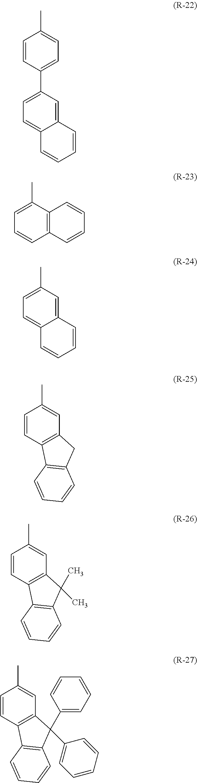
C1=CC(C2=CC=C3C(=C2)C=CC=C3)=CC=C1C.C12=C(C=CC=C1C)C=CC=C2.C1=C2C(=CC=C1C)C=CC=C2.C1=CC2=C(C=C1C)CC1=C2C=CC=C1.C1=CC2=C(C=C1C)C(C)(C)C1=C2C=CC=C1.C1=CC2=C(C=C1C)C(C1=CC=CC=C1)(C1=CC=CC=C1)C1=C2C=CC=C1
